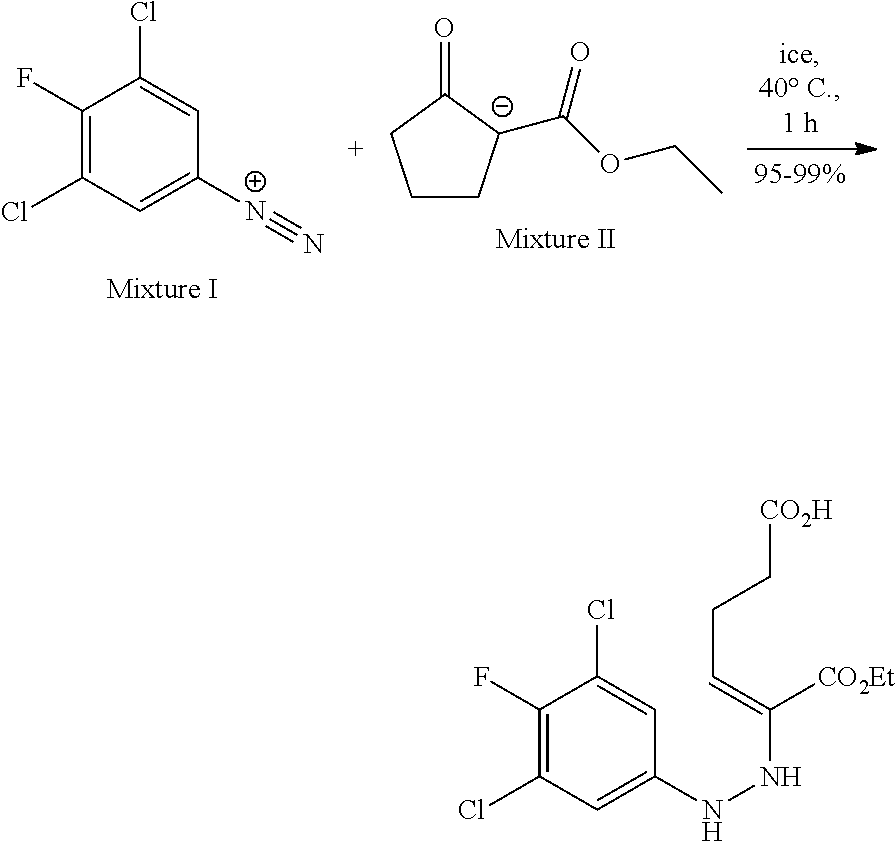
C1C[C-](C(OCC)=O)C(=O)C1.C1(F)=C(Cl)C=C([N+]#N)C=C1Cl.C1(F)=C(Cl)C=C(NNC([CO2Et])=CCC[CO2H])C=C1Cl
